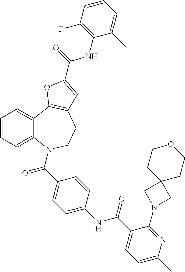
C1=CC=C2C(=C1)C1=C(CCN2C(=O)C2=CC=C(NC(=O)C3=CC=C(C)N=C3N3CC4(C3)CCOCC4)C=C2)C=C(C(=O)NC2=C(F)C=CC=C2C)O1
